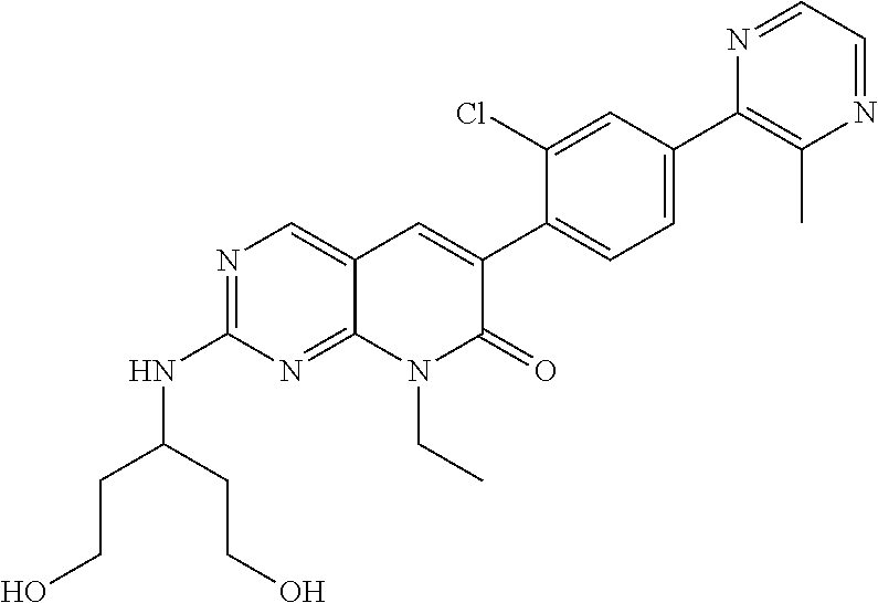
N1=CC=NC(C)=C1C1=CC=C(C2=CC3=CN=C(NC(CCO)CCO)N=C3N(CC)C2=O)C(Cl)=C1
